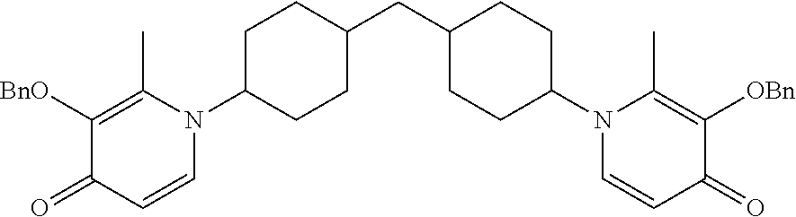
C1(N2C(C)=C([BnO])C(=O)C=C2)CCC(CC2CCC(N3C=CC(=O)C([OBn])=C3C)CC2)CC1
